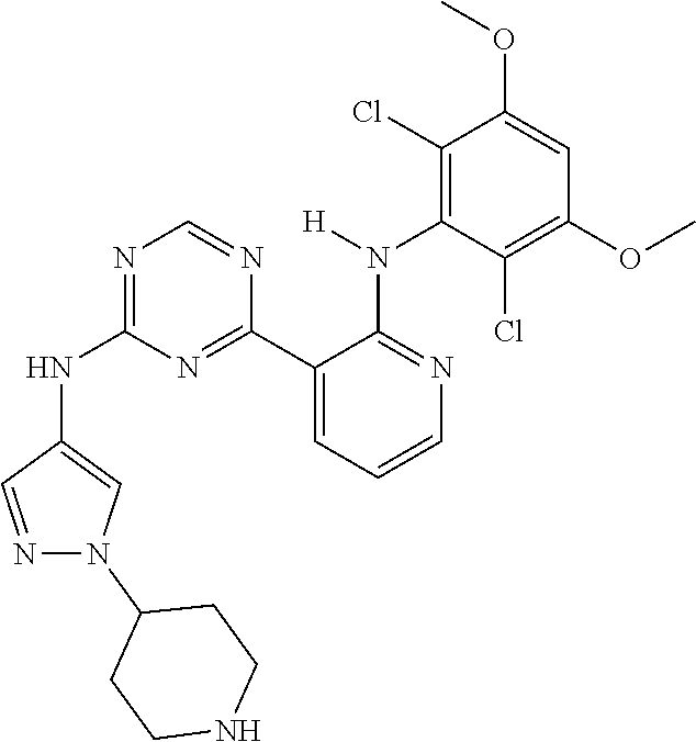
C1(NC2=NC=NC(C3=CC=CN=C3N(C3=C(Cl)C(OC)=CC(OC)=C3Cl)[H])=N2)=CN(C2CCNCC2)N=C1
